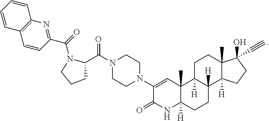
C1=CC(C(=O)N2C(C(N3CCN(C4=CC5(C)C([H])(NC4=O)CCC4([H])C5([H])CCC5(C)C4([H])CCC5(O)C#C)CC3)=O)CCC2)=NC2=C1C=CC=C2
